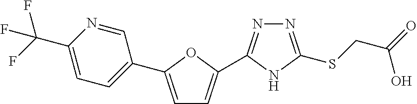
N1=C(SCC(O)=O)NC(C2=CC=C(C3=CC=C(C(F)(F)F)N=C3)O2)=N1
